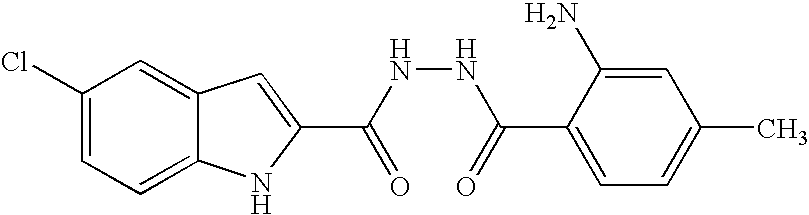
C12=CC=C(Cl)C=C1C=C(C(NNC(=O)C1=CC=C(C)C=C1N)=O)N2
